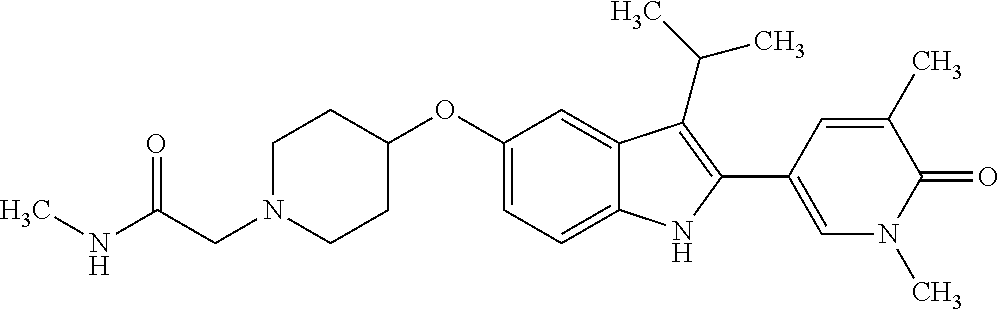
C1(OC2=CC=C3C(=C2)C(C(C)C)=C(C2=CN(C)C(=O)C(C)=C2)N3)CCN(CC(NC)=O)CC1
